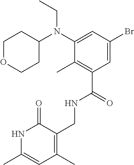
C1=C(Br)C=C(N(C2CCOCC2)CC)C(C)=C1C(=O)NCC1=C(C)C=C(C)NC1=O
